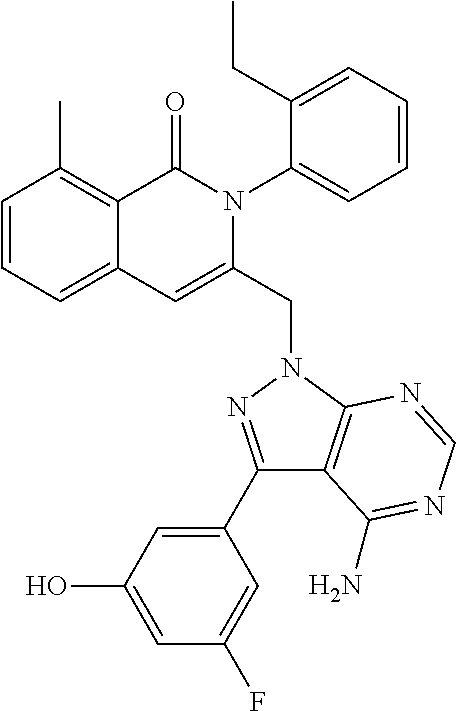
C1=CC=C2C(=C1C)C(=O)N(C1=CC=CC=C1CC)C(CN1C3=C(C(C4=CC(O)=CC(F)=C4)=N1)C(N)=NC=N3)=C2
